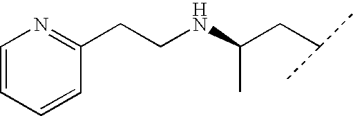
C1(CCNC(CC(C)C)C)=NC=CC=C1
